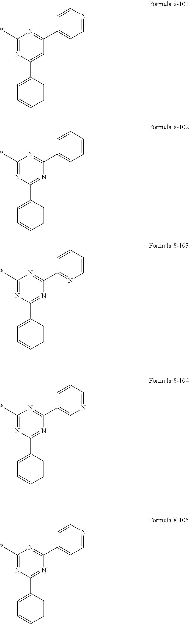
C1(C)=NC(C2=CC=CC=C2)=CC(C2=CC=NC=C2)=N1.C1(C)=NC(C2=CC=CC=C2)=NC(C2=CC=CC=C2)=N1.C1(C)=NC(C2=CC=CC=C2)=NC(C2=NC=CC=C2)=N1.C1(C)=NC(C2=CC=CC=C2)=NC(C2=CN=CC=C2)=N1.C1(C)=NC(C2=CC=CC=C2)=NC(C2=CC=NC=C2)=N1
